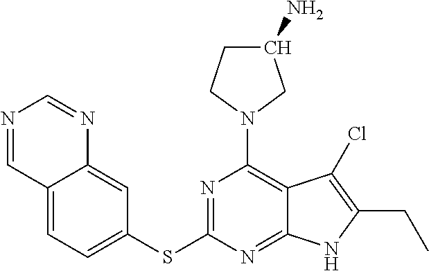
N1=C(SC2=CC=C3C(=C2)N=CN=C3)N=C2C(=C1N1CC(N)CC1)C(Cl)=C(CC)N2
